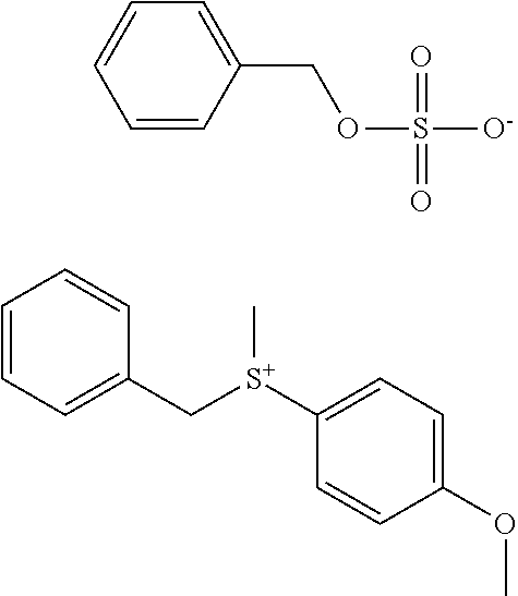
C1=CC=C(C[S+](C2=CC=C(OC)C=C2)C)C=C1.C1=CC(COS([O-])(=O)=O)=CC=C1
